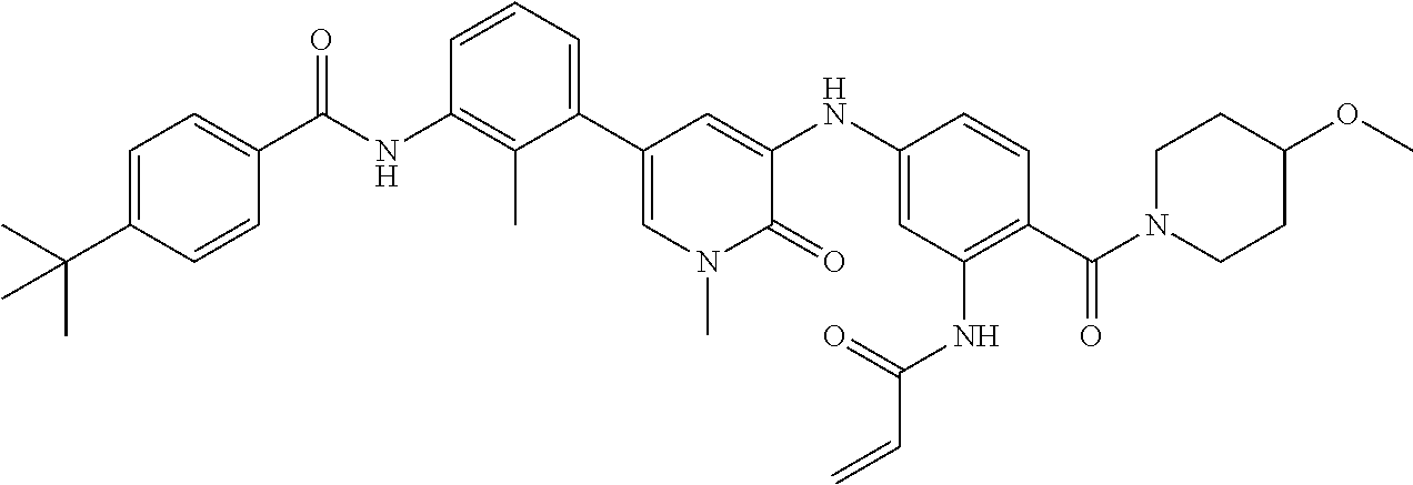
C1(C(C)(C)C)=CC=C(C(=O)NC2=C(C)C(C3=CN(C)C(=O)C(NC4=CC(NC(=O)C=C)=C(C(=O)N5CCC(OC)CC5)C=C4)=C3)=CC=C2)C=C1
